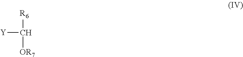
[Y]C([R6])[OR7]
